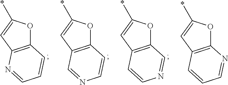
C12=C(C=C(*)O1)N=CC=C2.C12=C(C=C(*)O1)C=NC=C2.C12=C(C=C(*)O1)C=CN=C2.C12=C(C=C(*)O1)C=CC=N2
